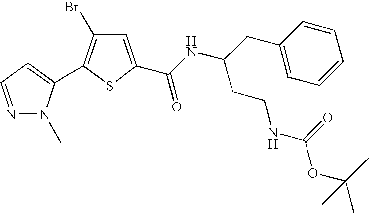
BrC1=C(C2=CC=NN2C)SC(C(NC(CC2=CC=CC=C2)CCNC(=O)OC(C)(C)C)=O)=C1
